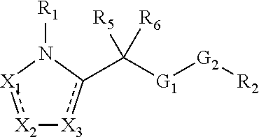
[X2]1:[X1]N([R1])c(C([G1][G2][R2])([R6])[R5])[X3]1
